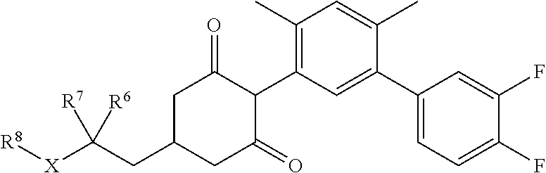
C1(C)=C(C2C(=O)CC(CC([X][R8])([R7])[R6])CC2=O)C=C(C2=CC=C(F)C(F)=C2)C(C)=C1
